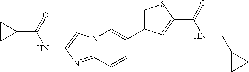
N12C(=NC(NC(C3CC3)=O)=C1)C=CC(C1=CSC(C(=O)NCC3CC3)=C1)=C2
